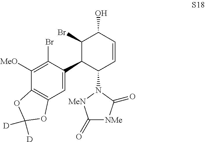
C12=C(C=C(C3C(N4[MeN]C(=O)[NMe]C4=O)C=CC(O)C3Br)C(Br)=C1[MeO])OC([D])([D])O2
